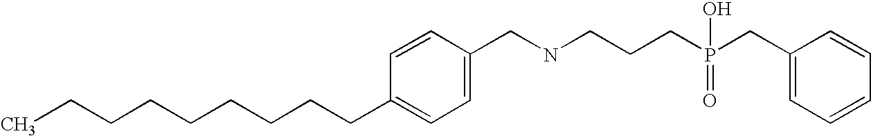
C(CCCCCCC1=CC=C(CNCCCP(=O)(O)CC2=CC=CC=C2)C=C1)CC
